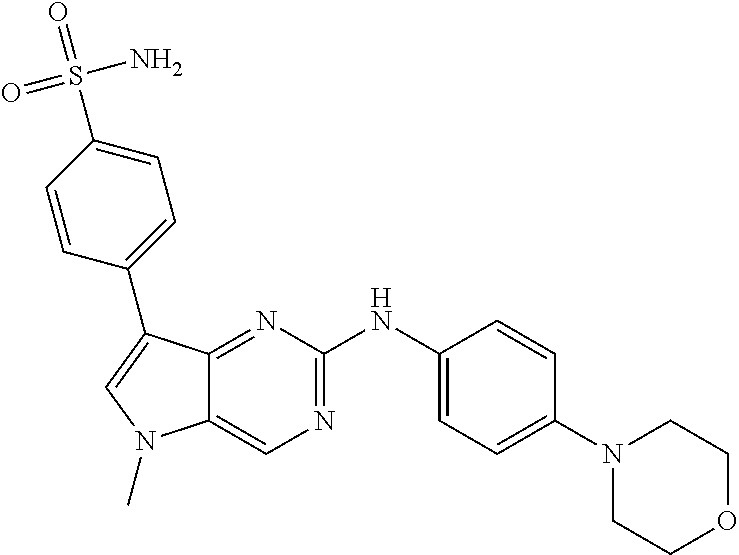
C1(N2CCOCC2)=CC=C(NC2=NC=C3C(=N2)C(C2=CC=C(S(=O)(N)=O)C=C2)=CN3C)C=C1
